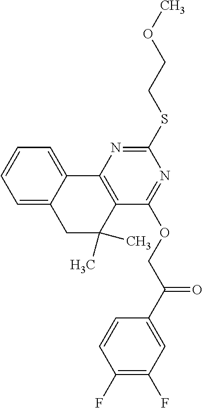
C1=C2C(=CC=C1)C1=C(C(C)(C)C2)C(OCC(C2=CC(F)=C(F)C=C2)=O)=NC(SCCOC)=N1
